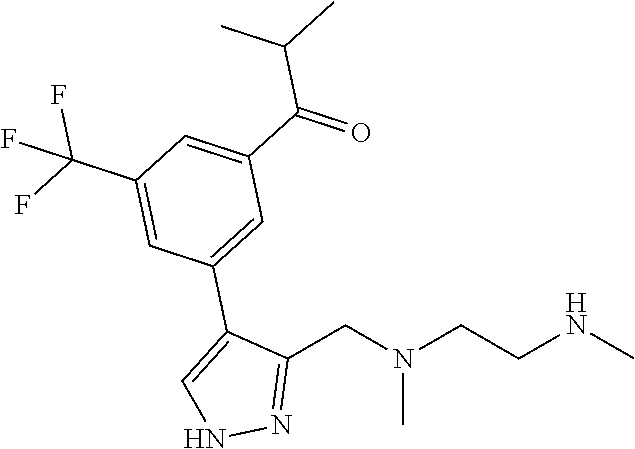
C1(CN(CCNC)C)=NNC=C1C1=CC(C(C(C)C)=O)=CC(C(F)(F)F)=C1
